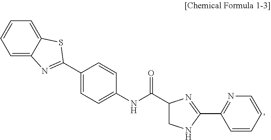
C1=C2C(=CC=C1)SC(C1=CC=C(NC(C3CNC(C4=NC=CC=C4)=N3)=O)C=C1)=N2
